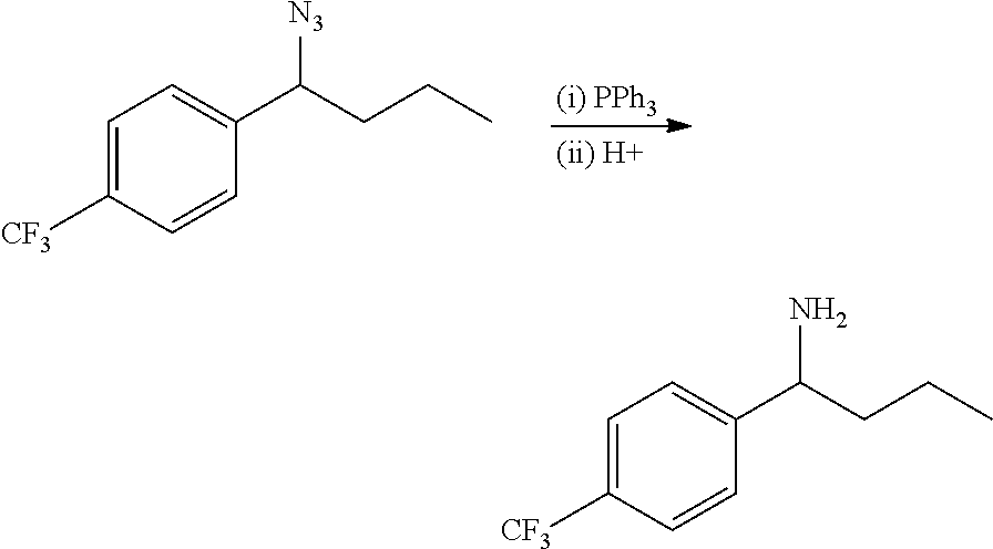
C1=C([CF3])C=CC(C(CCC)[N3])=C1.C1=C([CF3])C=CC(C(CCC)N)=C1
